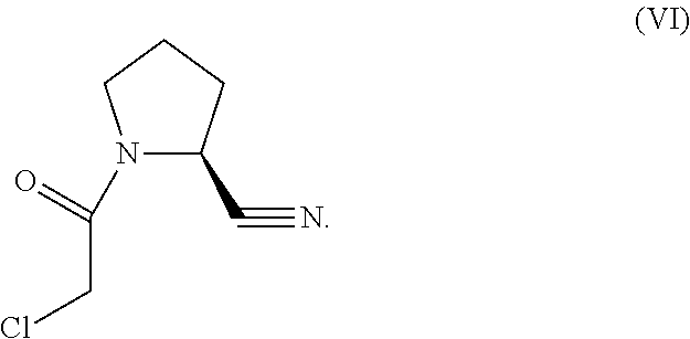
N1(C(CCl)=O)C(C#N)CCC1
